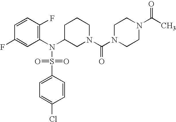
C1=CC(F)=C(N(C2CN(C(N3CCN(C(C)=O)CC3)=O)CCC2)S(=O)(=O)C2=CC=C(Cl)C=C2)C=C1F
